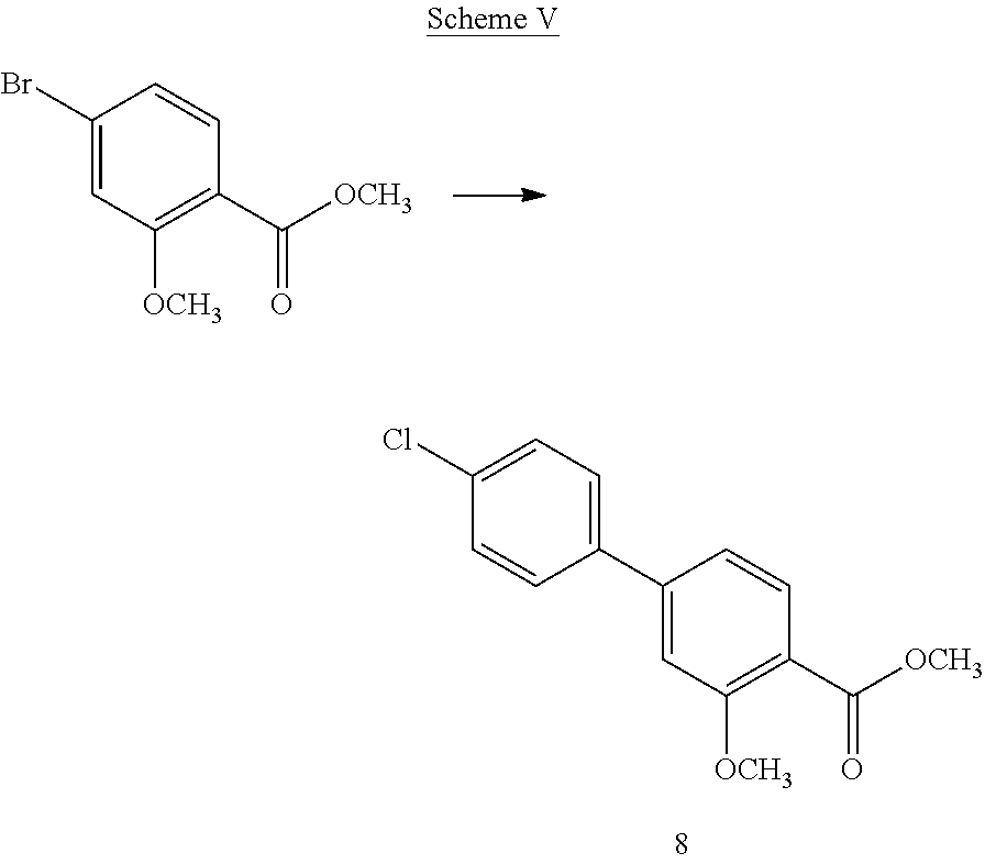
C1(Br)=CC([OCH3])=C(C([OCH3])=O)C=C1.C1(C2=CC=C(Cl)C=C2)=CC([OCH3])=C(C([OCH3])=O)C=C1
